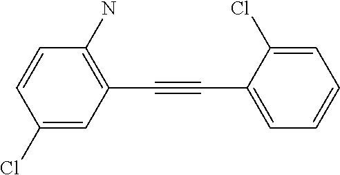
C1=CC(N)=C(C#CC2=CC=CC=C2Cl)C=C1Cl
